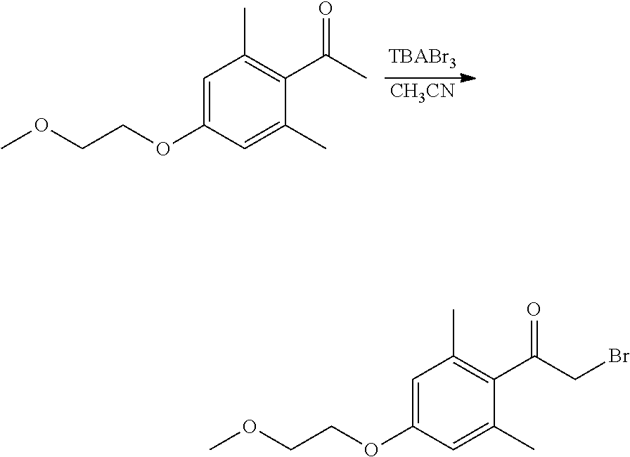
[CH3CN].C1=C(OCCOC)C=C(C)C(C(C)=O)=C1C.C1=C(OCCOC)C=C(C)C(C(CBr)=O)=C1C
